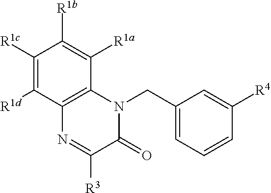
C1([R1c])=C([R1d])C2=C(C([R1a])=C1[R1b])N(CC1=CC=CC([R4])=C1)C(=O)C([R3])=N2
